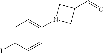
C1=C(I)C=CC(N2CC(C=O)C2)=C1
